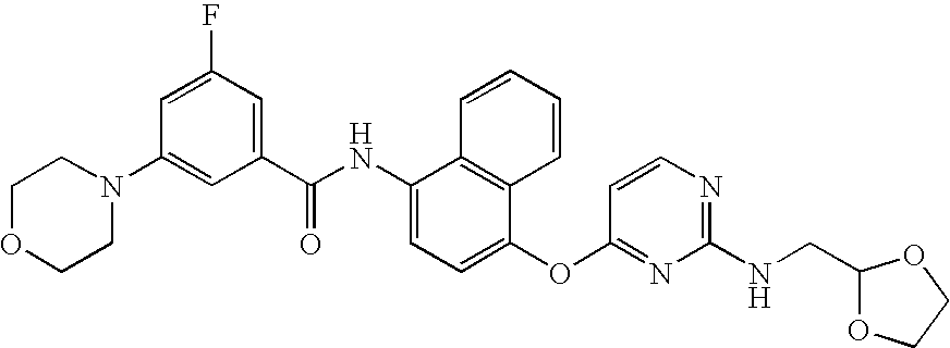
N1(C2=CC(C(NC3=CC=C(OC4=NC(NCC5OCCO5)=NC=C4)C4=C3C=CC=C4)=O)=CC(F)=C2)CCOCC1
